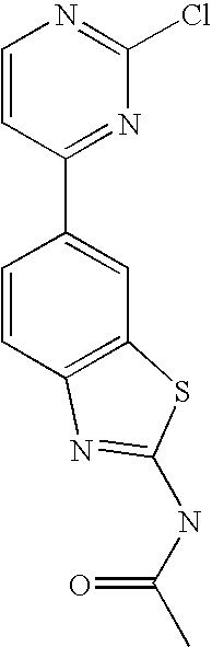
C1=CC(C2=CC3=C(C=C2)N=C(NC(C)=O)S3)=NC(Cl)=N1
